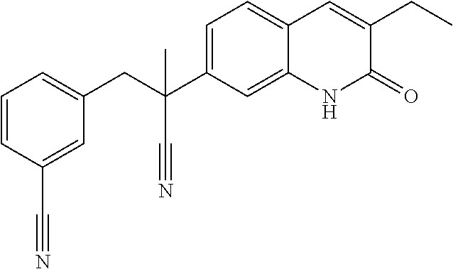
C1=CC(C#N)=CC(CC(C2=CC=C3C(=C2)NC(=O)C(CC)=C3)(C)C#N)=C1
